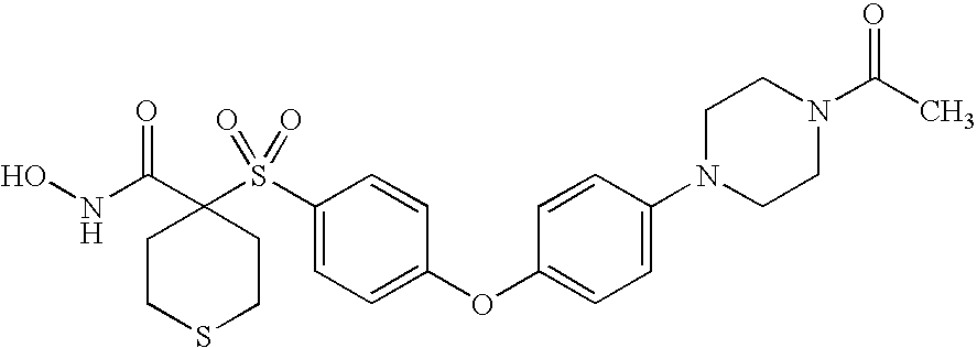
N(C(=O)C1(S(C2=CC=C(OC3=CC=C(N4CCN(C(C)=O)CC4)C=C3)C=C2)(=O)=O)CCSCC1)O
